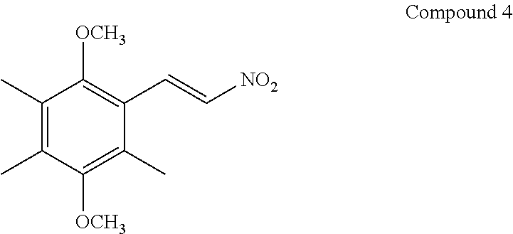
C1(C)=C(C)C([OCH3])=C(C)C(C=C[NO2])=C1[OCH3]
